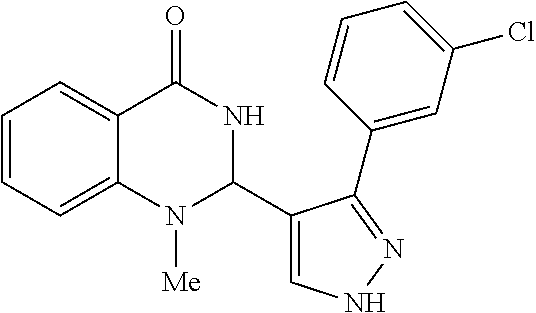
C1=CC=C2C(=C1)C(=O)NC(C1=CNN=C1C1=CC(Cl)=CC=C1)N2[Me]
